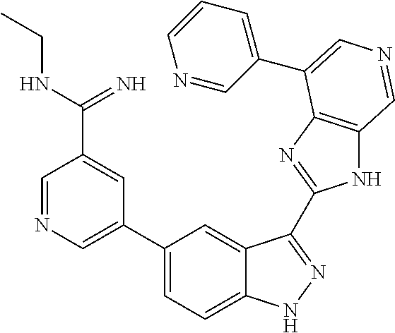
C1=NC=C(C2=CC=C3C(=C2)C(C2=NC4=C(N2)C=NC=C4C2=CC=CN=C2)=NN3)C=C1C(NCC)=N
